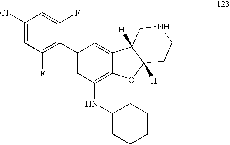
C1(Cl)=CC(F)=C(C2=CC(NC3CCCCC3)=C3C(=C2)C2([H])C([H])(O3)CCNC2)C(F)=C1
